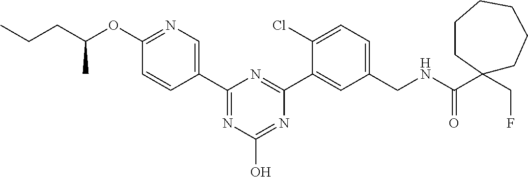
C1(C2=NC(O)=NC(C3=CC(CNC(C4(CF)CCCCCC4)=O)=CC=C3Cl)=N2)=CN=C(OC(CCC)C)C=C1
